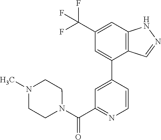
C12=C(C=C(C(F)(F)F)C=C1C1=CC(C(N3CCN(C)CC3)=O)=NC=C1)NN=C2
